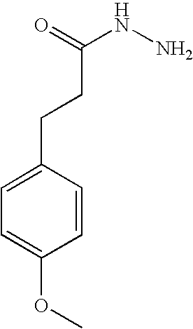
C1=C(CCC(=O)NN)C=CC(OC)=C1
